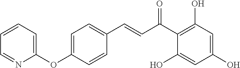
C(C(C1=C(O)C=C(O)C=C1O)=O)=CC1=CC=C(OC2=CC=CC=N2)C=C1
